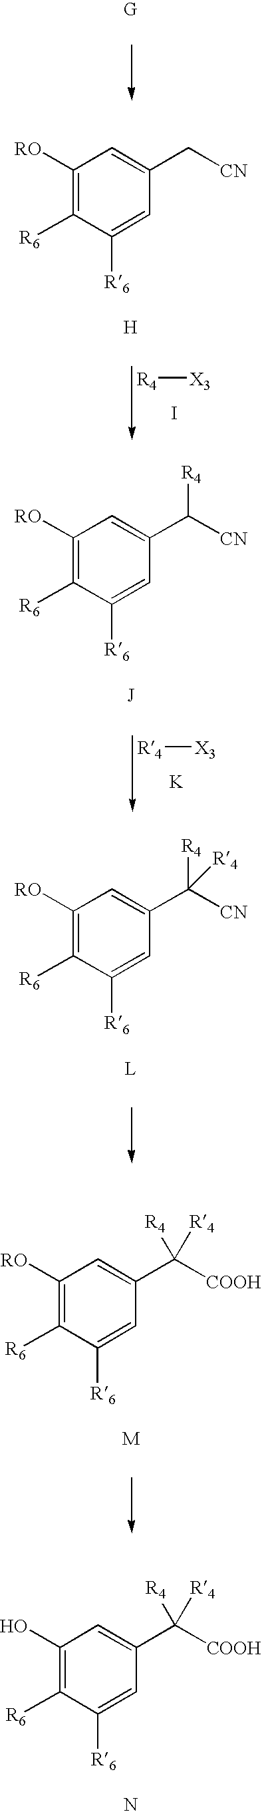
[R4][X3].I.C1([RO])=C([R6])C([R6])=CC(C[CN])=C1.[H].[R4][X3].[K].C1([RO])=C([R6])C([R6])=CC(C([CN])[R4])=C1.[J].C1([RO])=C([R6])C([R6])=CC(C([CN])([R4])[R4])=C1.[L].C1([RO])=C([R6])C([R6])=CC(C([COOH])([R4])[R4])=C1.[M].C1(O)=C([R6])C([R6])=CC(C([COOH])([R4])[R4])=C1.N
